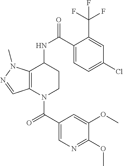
C(=O)(N1CCC(NC(=O)C2=CC=C(Cl)C=C2C(F)(F)F)C2=C1C=NN2C)C1=CN=C(OC)C(OC)=C1
